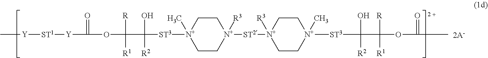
C1C[N+](C)([ST3]C(O)([R2])C([R])([R1])OC(=O)[Y][ST1][Y]C)CC[N+]1([ST2][N+]1([R3])CC[N+]([ST3]C(O)([R2])C([R])([R1])OC(=O)C)(C)CC1)[R3]
